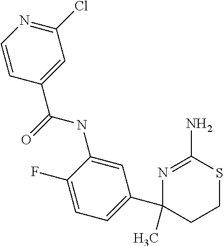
C1(Cl)=NC=CC(C(=O)NC2=CC(C3(C)N=C(N)SCC3)=CC=C2F)=C1
